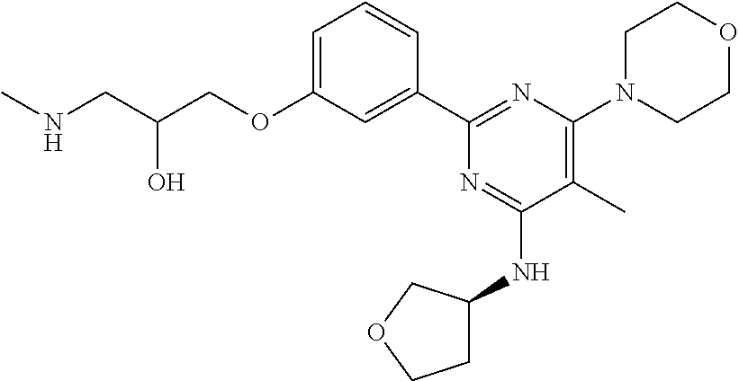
N(CC(COC1=CC=CC(C2=NC(N3CCOCC3)=C(C)C(NC3CCOC3)=N2)=C1)O)C
